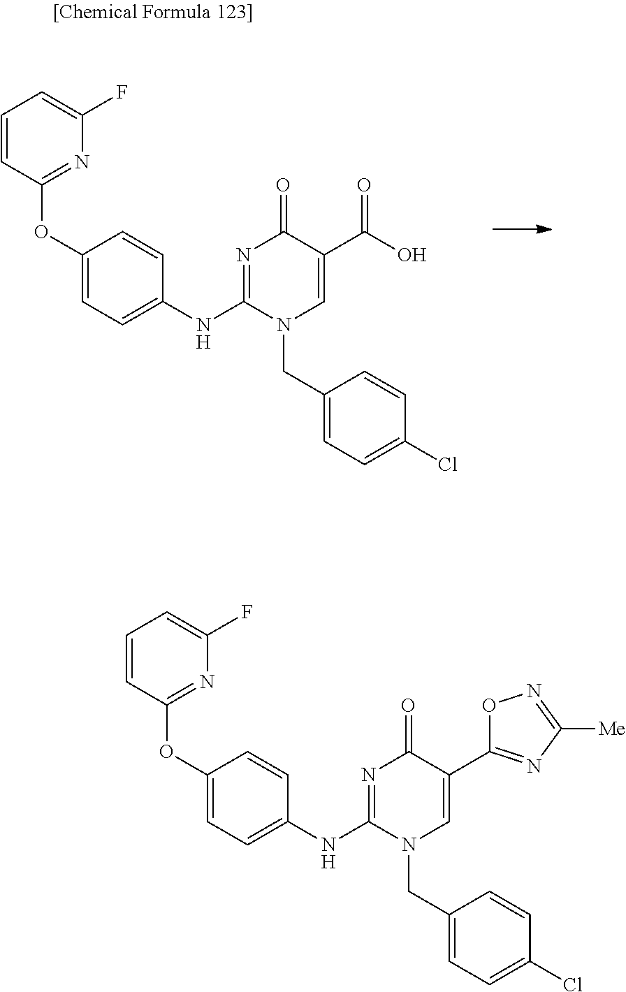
N1=C(NC2=CC=C(OC3=NC(F)=CC=C3)C=C2)N(CC2=CC=C(Cl)C=C2)C=C(C2=NC([Me])=NO2)C1=O.N1=C(NC2=CC=C(OC3=NC(F)=CC=C3)C=C2)N(CC2=CC=C(Cl)C=C2)C=C(C(O)=O)C1=O
